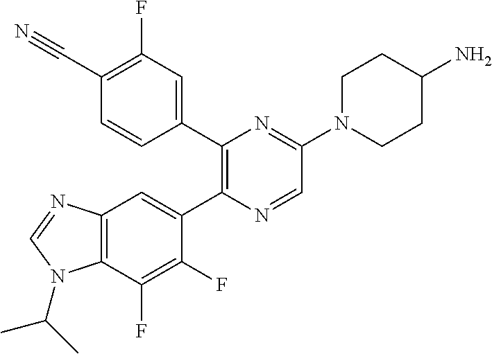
C1(C#N)=C(F)C=C(C2=C(C3=CC4=C(C(F)=C3F)N(C(C)C)C=N4)N=CC(N3CCC(N)CC3)=N2)C=C1
